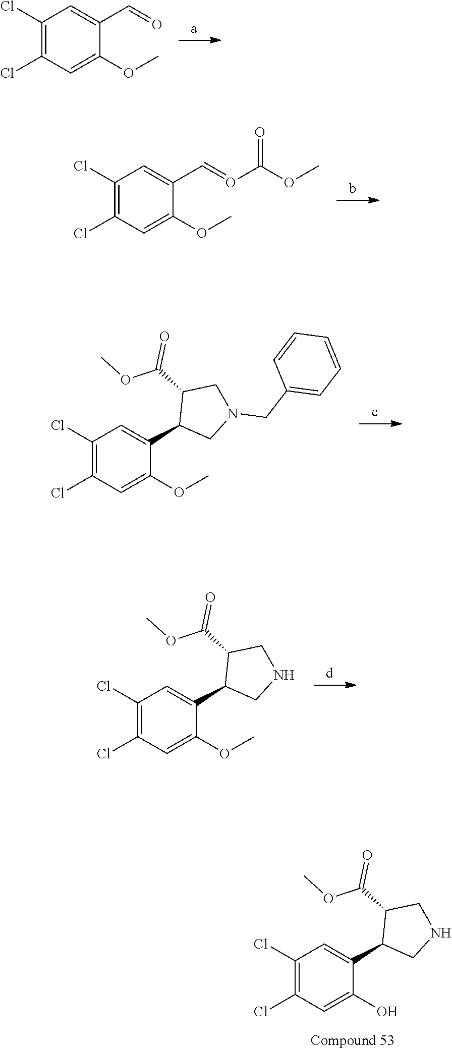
C1(Cl)=C(Cl)C=C(OC)C(C=O)=C1.C1(Cl)=C(Cl)C=C(OC)C(C=OC(OC)=O)=C1.C1(Cl)=C(Cl)C=C(OC)C(C2CN(CC3=CC=CC=C3)CC2C(OC)=O)=C1.C1(Cl)=C(Cl)C=C(OC)C(C2CNCC2C(OC)=O)=C1.C1(Cl)=C(Cl)C=C(O)C(C2CNCC2C(OC)=O)=C1
